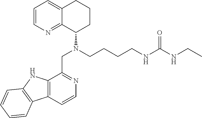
C1=CN=C2C(=C1)CCCC2N(CC1=NC=CC2=C1NC1=C2C=CC=C1)CCCCNC(NCC)=O
